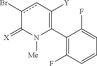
C1(C2=C([Y])cc(Br)C(=[X])N2[Me])=C(F)C=CC=C1F
